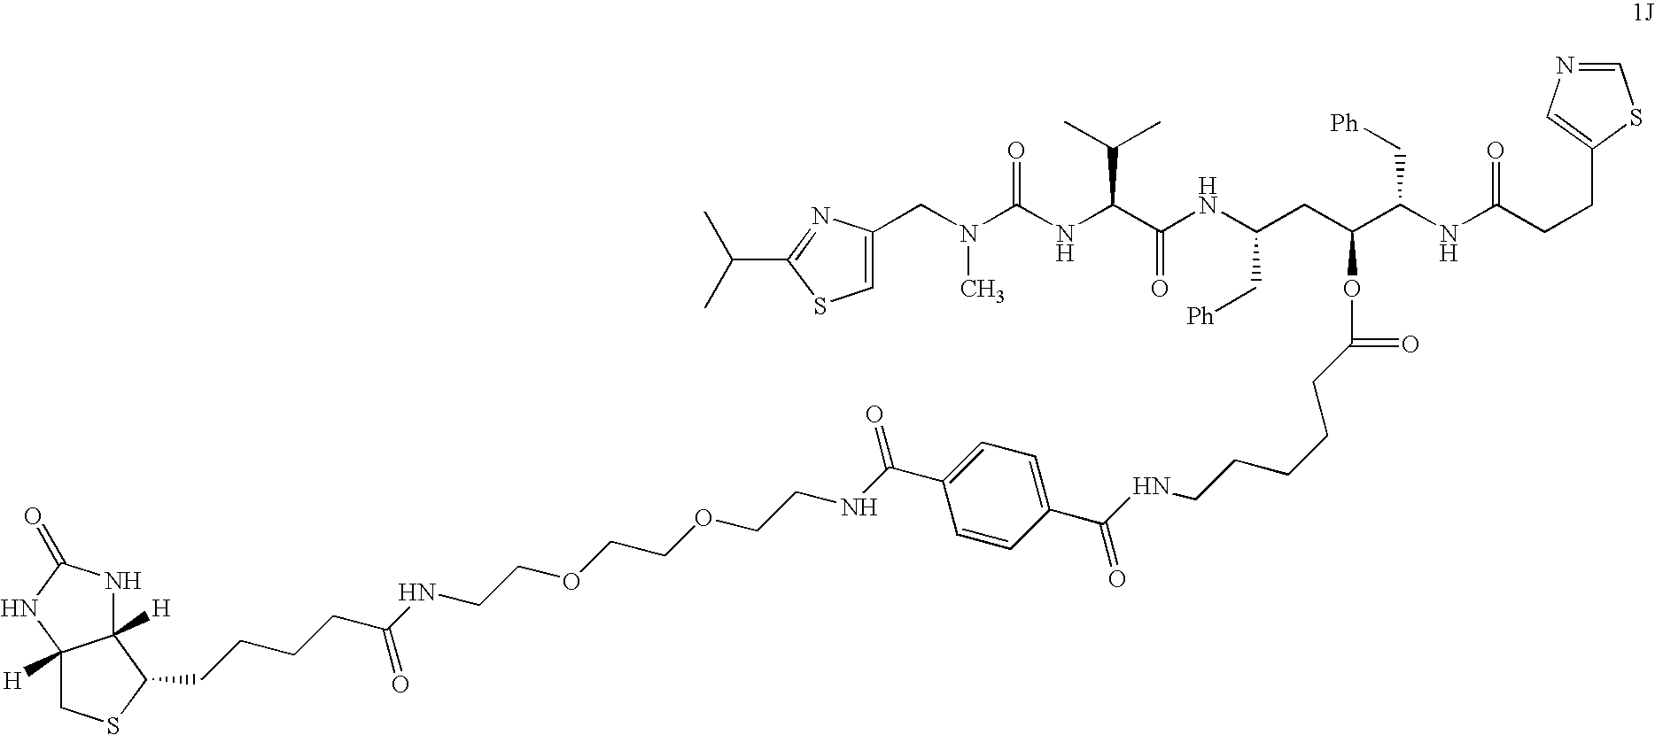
C(NC(CC(C(NC(=O)CCC1=CN=CS1)C[Ph])OC(CCCCCNC(C1=CC=C(C(NCCOCCOCCNC(CCCCC2C3([H])NC(=O)NC3([H])CS2)=O)=O)C=C1)=O)=O)C[Ph])(C(NC(=O)N(C)CC1=CSC(C(C)C)=N1)C(C)C)=O
